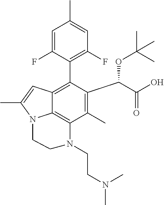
C1=C(F)C(C2=C3C4=C(C(C)=C2C(C(O)=O)OC(C)(C)C)N(CCN(C)C)CCN4C(C)=C3)=C(F)C=C1C
